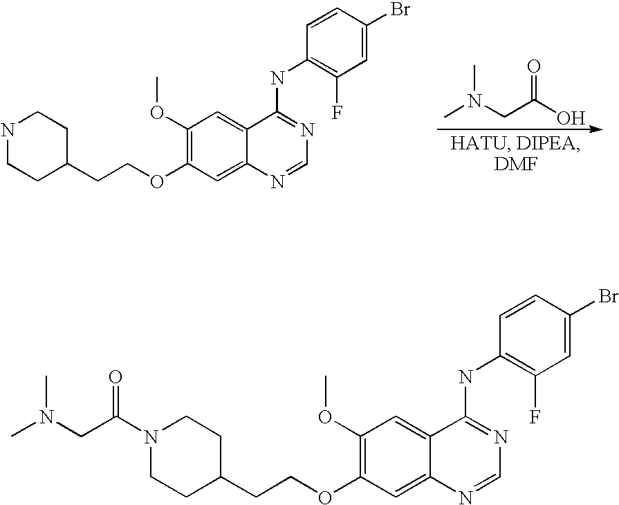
CN(CC(O)=O)C.C(COC1=C(OC)C=C2C(=C1)N=CN=C2NC1=C(F)C=C(Br)C=C1)C1CCNCC1.C(COC1=C(OC)C=C2C(=C1)N=CN=C2NC1=C(F)C=C(Br)C=C1)C1CCN(C(CN(C)C)=O)CC1
